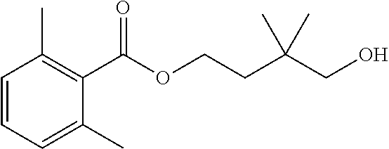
C1(C(OCCC(CO)(C)C)=O)=C(C)C=CC=C1C
